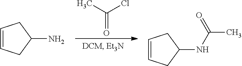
O=C(C)Cl.C1=CCC(N)C1.C1=CCC(NC(C)=O)C1
